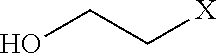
OCC[X]
